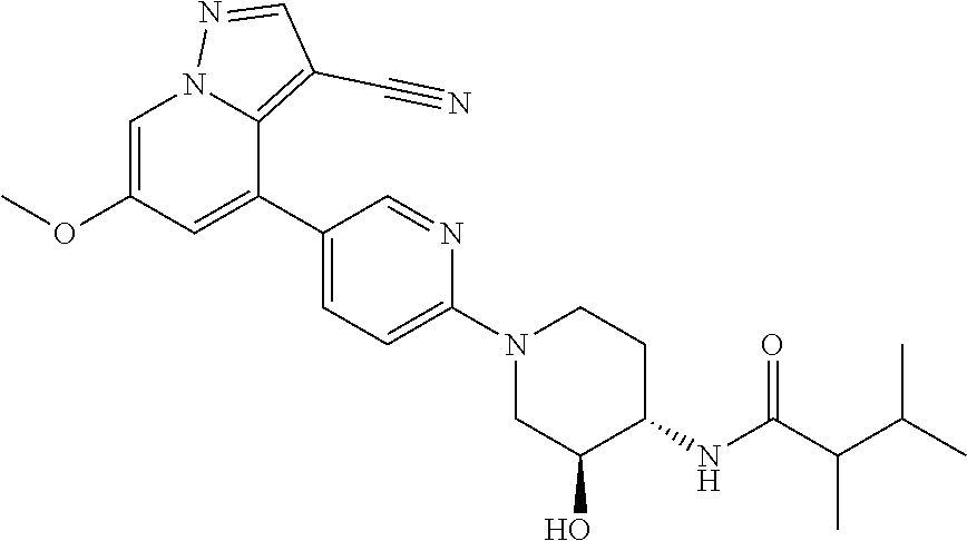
C1=C(OC)C=C(C2=CC=C(N3CC(O)C(NC(C(C(C)C)C)=O)CC3)N=C2)C2=C(C#N)C=NN12
